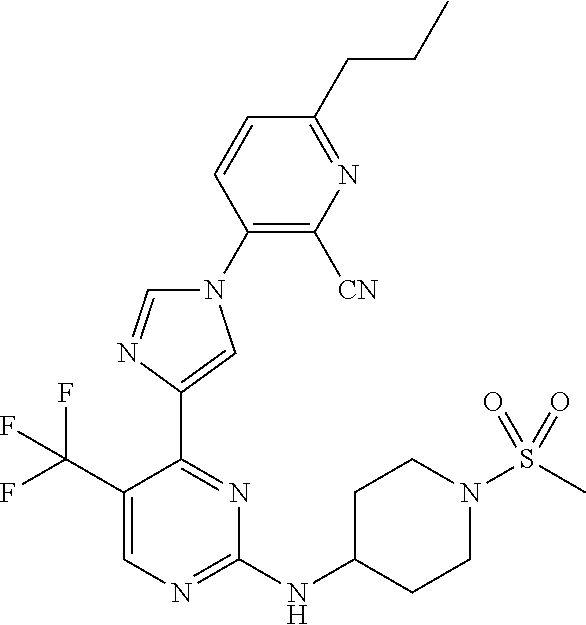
C1(N2C=NC(C3=NC(NC4CCN(S(=O)(=O)C)CC4)=NC=C3C(F)(F)F)=C2)=C([CN])N=C(CCC)C=C1
